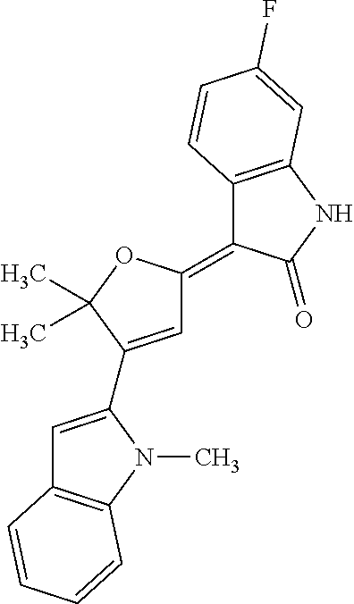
C1=C(C2=CC(=C3C4=C(NC3=O)C=C(F)C=C4)OC2(C)C)N(C)C2=C1C=CC=C2
